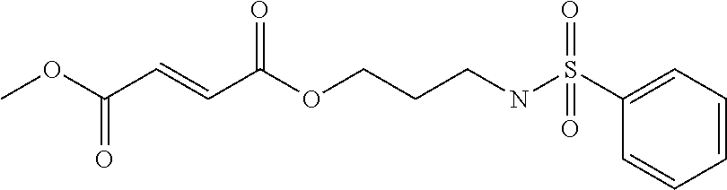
COC(C=CC(OCCCNS(C1=CC=CC=C1)(=O)=O)=O)=O
